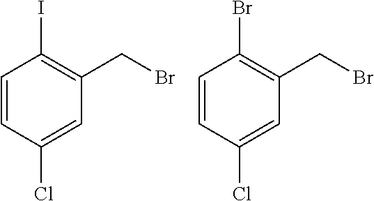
C1=CC(Cl)=CC(CBr)=C1I.C1=CC(Cl)=CC(CBr)=C1Br
